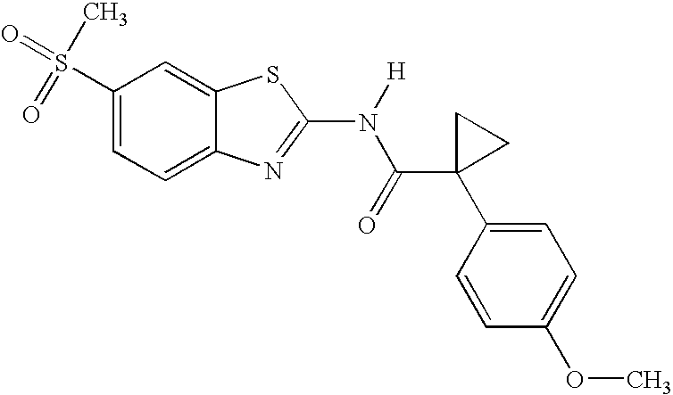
C1(S(=O)(=O)C)=CC=C2C(=C1)SC(N(C(C1(C3=CC=C(OC)C=C3)CC1)=O)[H])=N2
